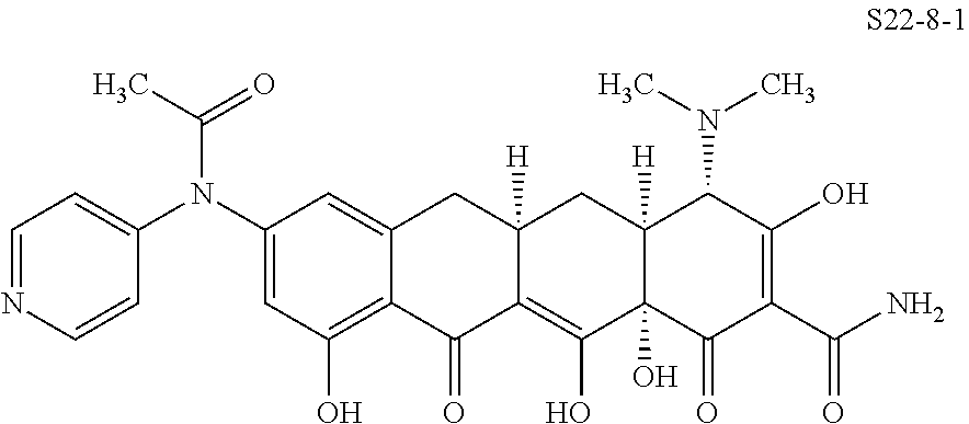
C1(N(C2=CC=NC=C2)C(C)=O)=CC(O)=C2C(=C1)CC1([H])C(=C(O)C3(O)C([H])(C1)C(N(C)C)C(O)=C(C(N)=O)C3=O)C2=O
